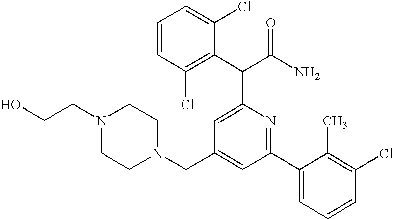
N1(CC2=CC(C3=CC=CC(Cl)=C3C)=NC(C(C(N)=O)C3=C(Cl)C=CC=C3Cl)=C2)CCN(CCO)CC1
